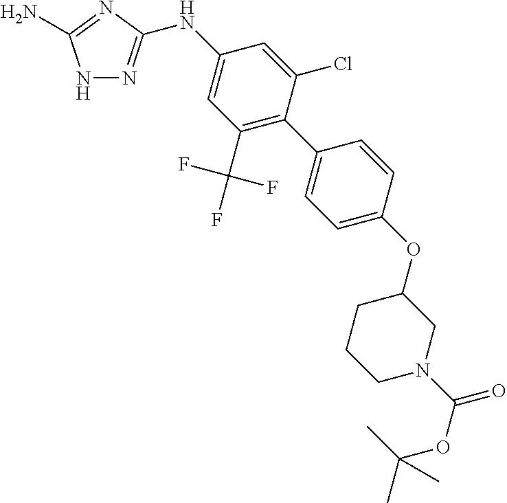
N1N=C(NC2=CC(C(F)(F)F)=C(C3=CC=C(OC4CCCN(C(OC(C)(C)C)=O)C4)C=C3)C(Cl)=C2)N=C1N
